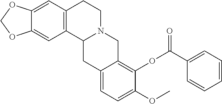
C12=CC3=C(C=C1OCO2)CCN1C3CC2=CC=C(OC)C(OC(C3=CC=CC=C3)=O)=C2C1
